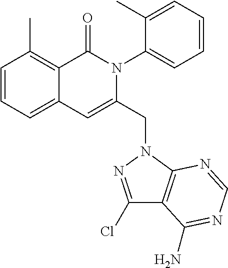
C1=CC=C2C(=C1C)C(=O)N(C1=CC=CC=C1C)C(CN1C3=C(C(Cl)=N1)C(N)=NC=N3)=C2
